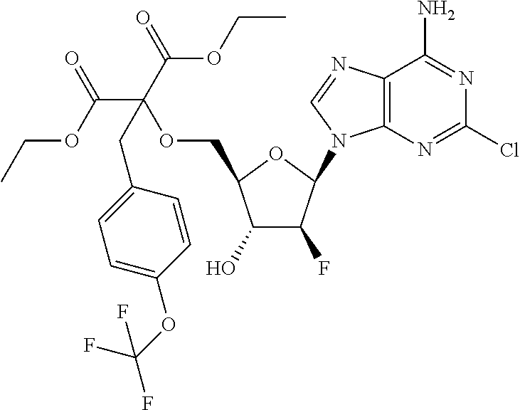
C1(O)C(F)C(N2C3=C(N=C2)C(N)=NC(Cl)=N3)OC1COC(C(=O)OCC)(CC1=CC=C(OC(F)(F)F)C=C1)C(OCC)=O
